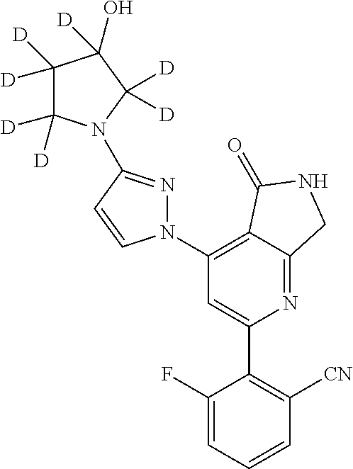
C1(C2=C([CN])C=CC=C2F)=CC(N2N=C(N3C([D])([D])C([D])([D])C(O)([D])C3([D])[D])C=C2)=C2C(=N1)CNC2=O
